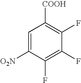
C1=C([O2N])C(F)=C(F)C(F)=C1[COOH]
